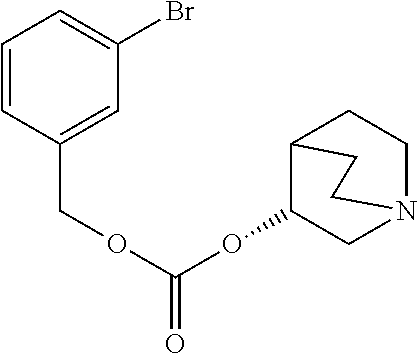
C1=CC(COC(OC2CN3CCC2CC3)=O)=CC(Br)=C1
